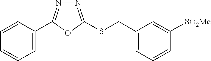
C1=C(C2=NN=C(SCC3=CC=CC([SO2Me])=C3)O2)C=CC=C1
